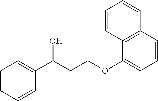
C1=CC=CC(C(CCOC2=CC=CC3=C2C=CC=C3)O)=C1
